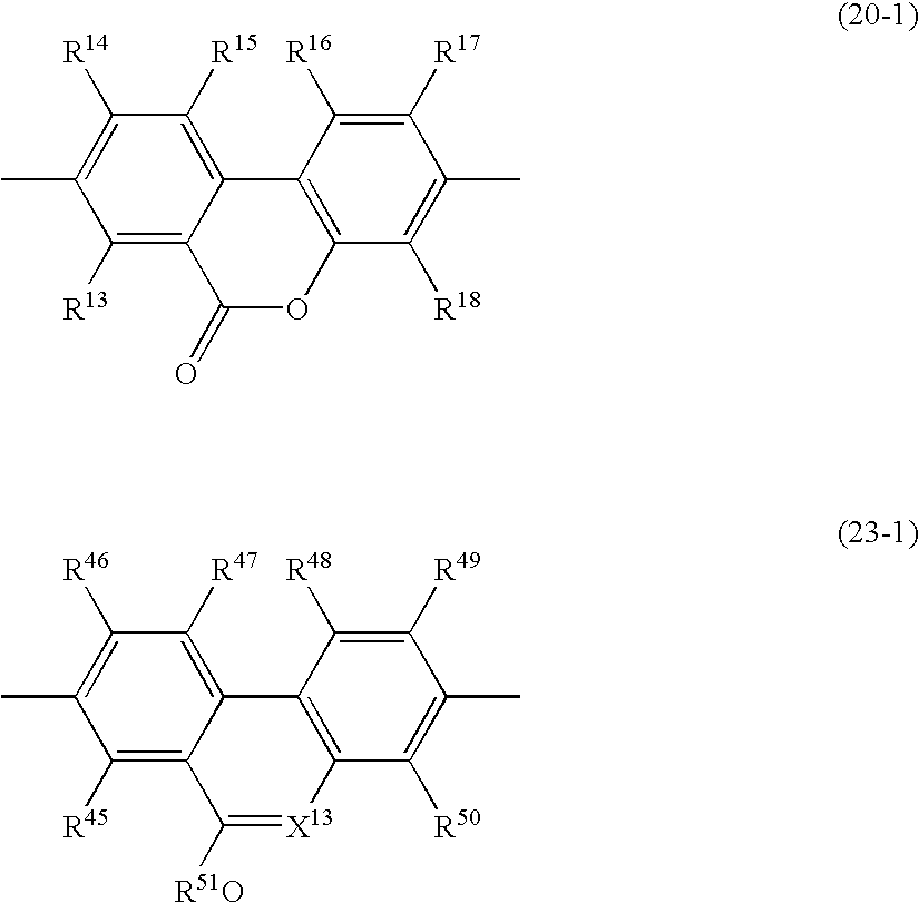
C1([R14])=C(C)C([R13])=C2C(=C1[R15])C1=C(OC2=O)C([R18])=C(C)C([R17])=C1[R16].C1([R46])=C(C)C([R45])=C2C(=C1[R47])C1=C([X13]=C2[R51O])C([R50])=C(C)C([R49])=C1[R48]
